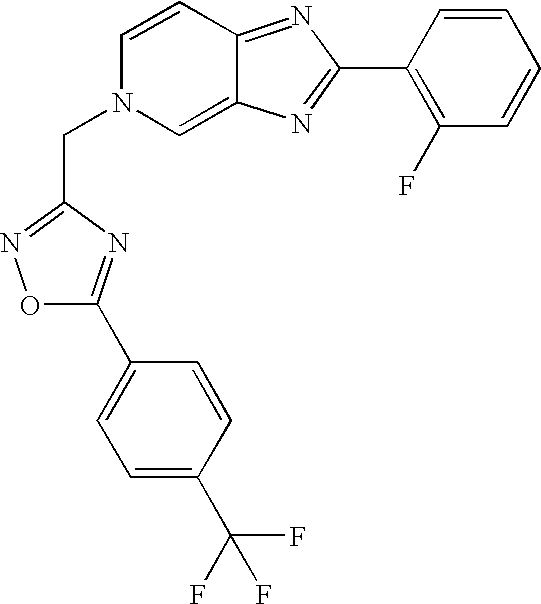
O1N=C(CN2C=C3C(=NC(C4=C(F)C=CC=C4)=N3)C=C2)N=C1C1=CC=C(C(F)(F)F)C=C1
